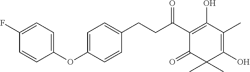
C(C(C1=C(O)C(C)=C(O)C(C)(C)C1=O)=O)CC1=CC=C(OC2=CC=C(F)C=C2)C=C1
